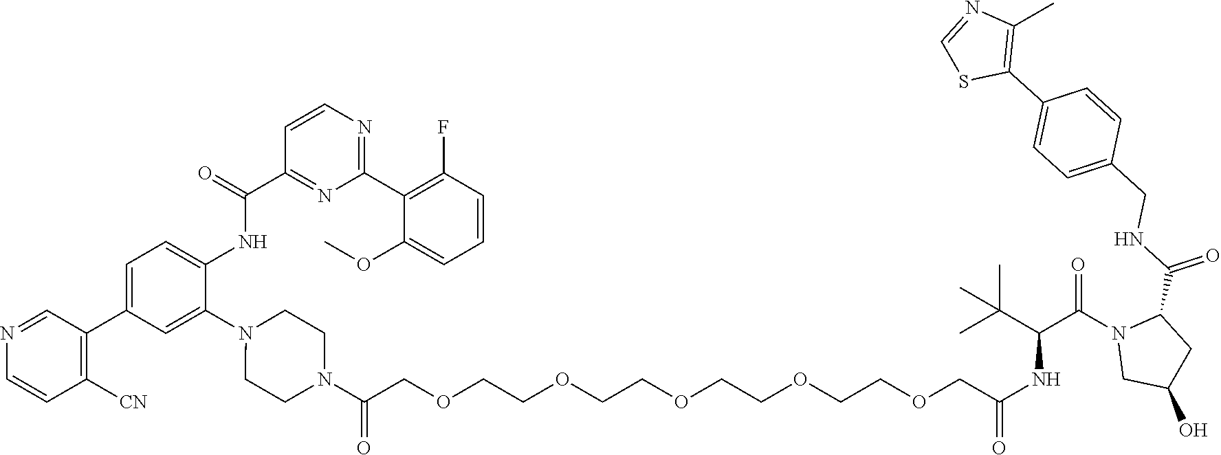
N1=CC(C2=CC=C(NC(C3=NC(C4=C(F)C=CC=C4OC)=NC=C3)=O)C(N3CCN(C(COCCOCCOCCOCCOCC(NC(C(N4CC(O)CC4C(NCC4=CC=C(C5=C(C)N=CS5)C=C4)=O)=O)C(C)(C)C)=O)=O)CC3)=C2)=C([CN])C=C1
